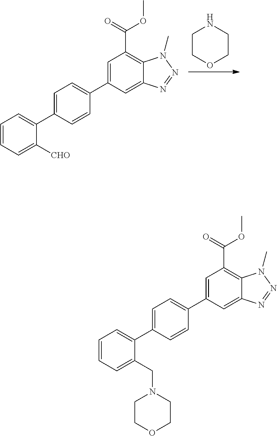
C1=CC=C([CHO])C(C2=CC=C(C3=CC(C(OC)=O)=C4C(=C3)N=NN4C)C=C2)=C1.C1COCCN1.C1=CC=C(CN2CCOCC2)C(C2=CC=C(C3=CC(C(OC)=O)=C4C(=C3)N=NN4C)C=C2)=C1
